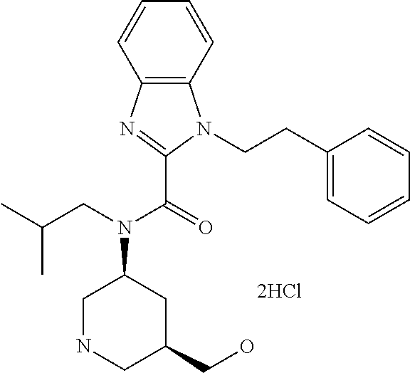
C12=C(C=CC=C1)N(CCC1=CC=CC=C1)C(C(=O)N(CC(C)C)C1CC(CO)CNC1)=N2
